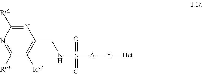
N1=C([Ra1])N=C([Ra3])C([Ra2])=C1CNS(=O)([A][Y][Het])=O
